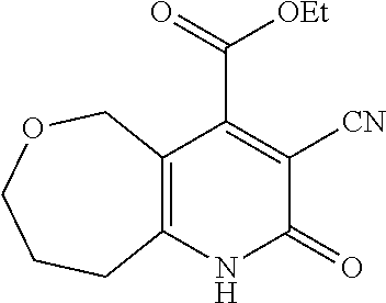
C12=C(NC(=O)C([CN])=C1C(=O)[OEt])CCCOC2
